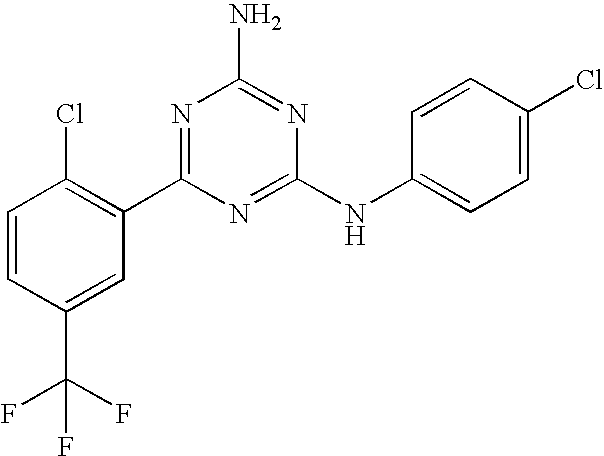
C1=CC(C(F)(F)F)=CC(C2=NC(N)=NC(NC3=CC=C(Cl)C=C3)=N2)=C1Cl
